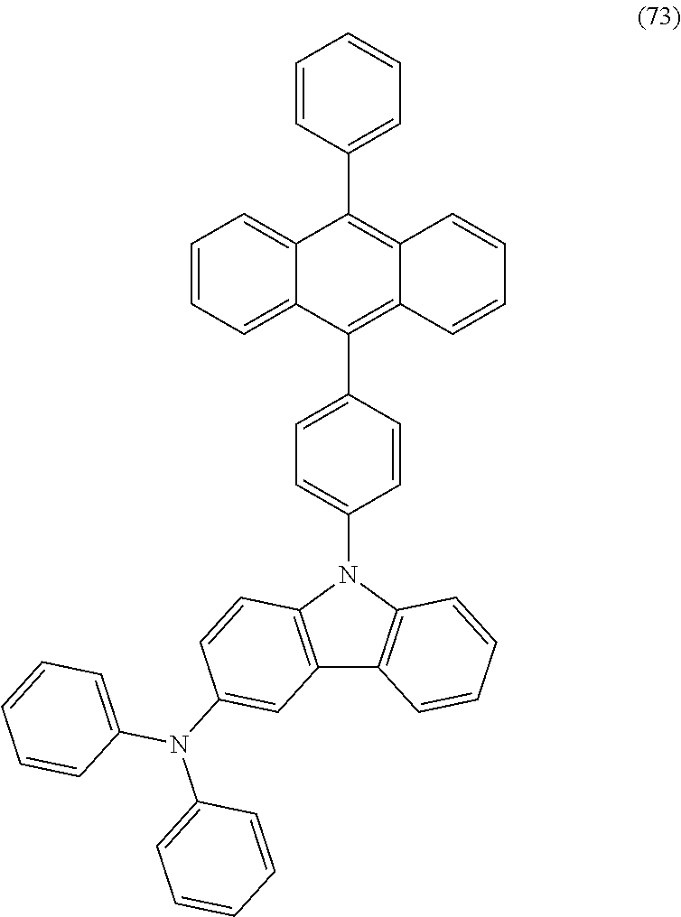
C1=CC=C2C(=C1)C(C1=CC=CC=C1)=C1C(=C2C2=CC=C(N3C4=C(C5=C3C=CC=C5)C=C(N(C3=CC=CC=C3)C3=CC=CC=C3)C=C4)C=C2)C=CC=C1
